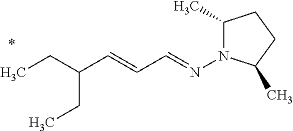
C1(C)N(N=CC=CC(CC)CC)C(C)CC1
